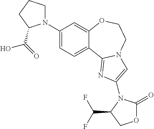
C1(N2CCCC2C(=O)O)=CC=C2C(=C1)OCCN1C2=NC(N2C(=O)OCC2C(F)F)=C1
